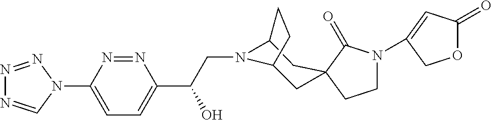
N1=NN(C2=CC=C(C(CN3C4CC5(CCN(C6=CC(=O)OC6)C5=O)CC3CC4)O)N=N2)C=N1
